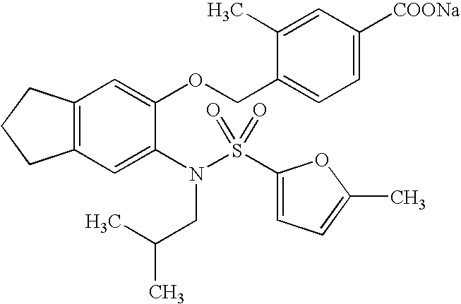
C12=C(C=C(N(S(C3=CC=C(C)O3)(=O)=O)CC(C)C)C(OCC3=CC=C([COONa])C=C3C)=C1)CCC2
